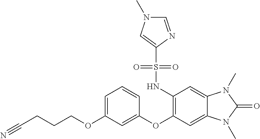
C1=C(OCCCC#N)C=C(OC2=C(NS(C3=CN(C)C=N3)(=O)=O)C=C3C(=C2)N(C)C(=O)N3C)C=C1
